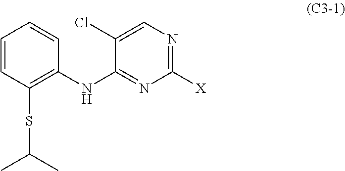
C1=CC(SC(C)C)=C(NC2=NC([X])=NC=C2Cl)C=C1
